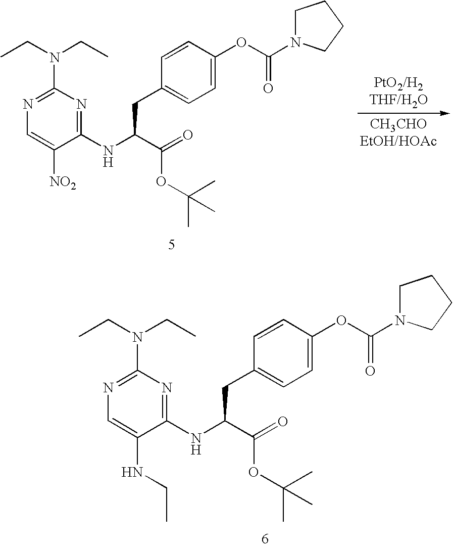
N1=C(N(CC)CC)N=C(NC(C(=O)OC(C)(C)C)CC2=CC=C(OC(N3CCCC3)=O)C=C2)C(NCC)=C1.N1=C(N(CC)CC)N=C(NC(C(=O)OC(C)(C)C)CC2=CC=C(OC(N3CCCC3)=O)C=C2)C([NO2])=C1
